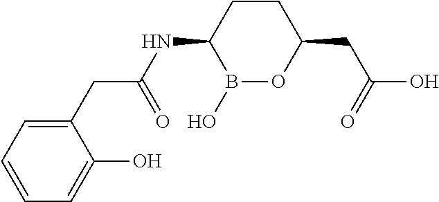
C1(CC(NC2B(O)OC(CC(O)=O)CC2)=O)=CC=CC=C1O
